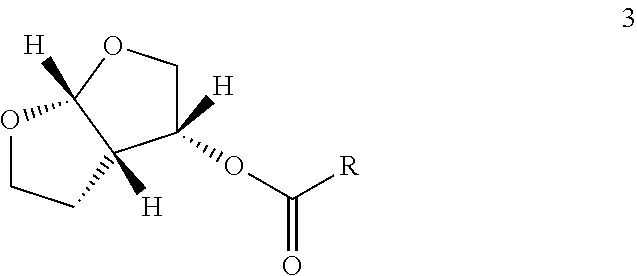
C1(OC([R])=O)([H])COC2([H])C1([H])CCO2
